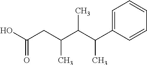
OC(CC(C(C(C1=CC=CC=C1)C)C)C)=O
